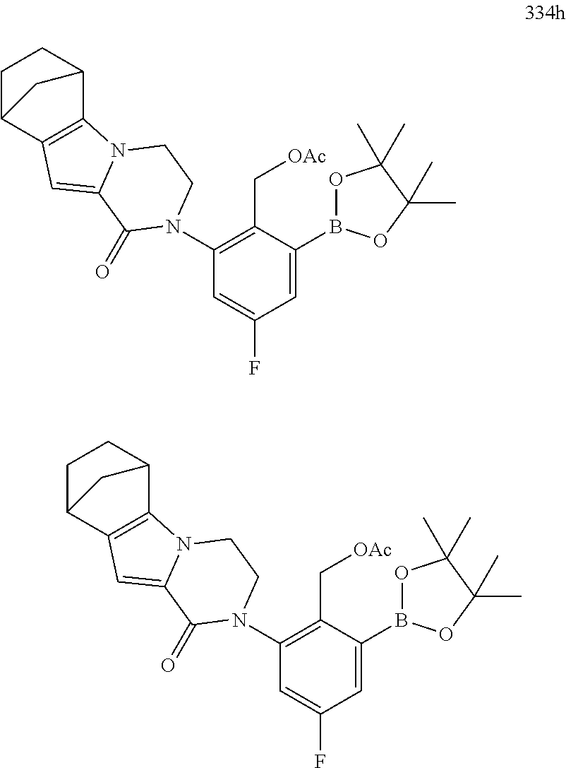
C12=C(C3CCC1C3)N1C(=C2)C(=O)N(C2=C(C[OAc])C(B3OC(C)(C)C(C)(C)O3)=CC(F)=C2)CC1.C12=C(C3CCC1C3)N1C(=C2)C(=O)N(C2=C(C[OAc])C(B3OC(C)(C)C(C)(C)O3)=CC(F)=C2)CC1
